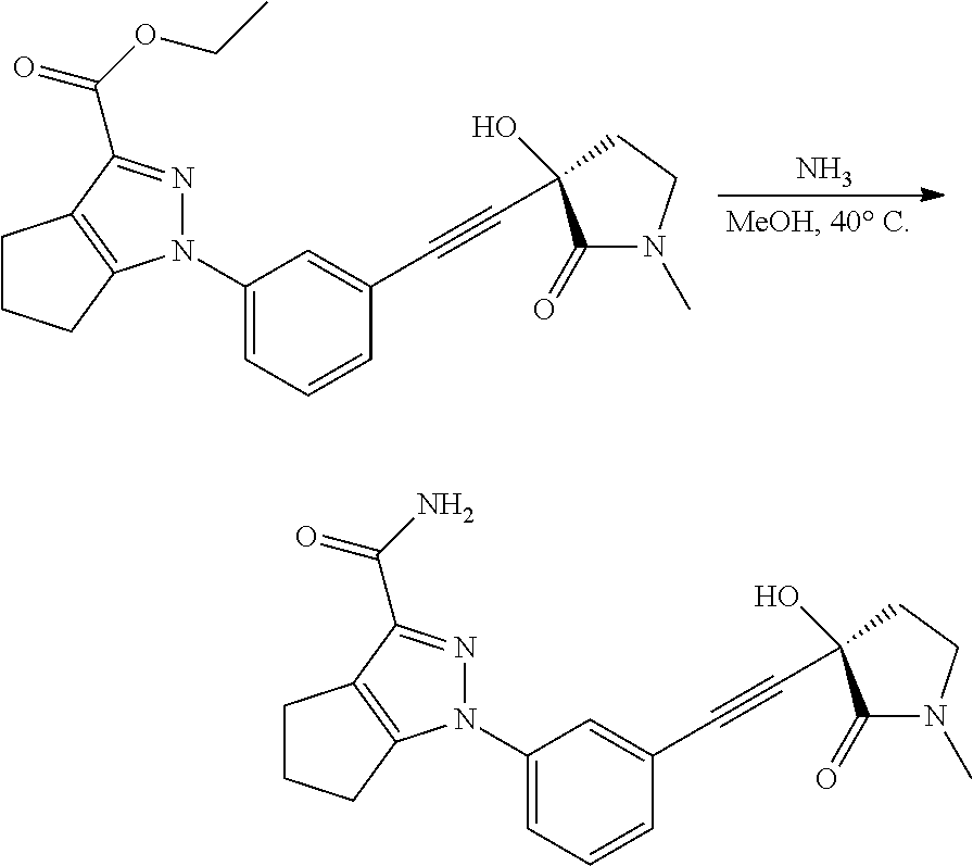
C1(N2N=C(C(=O)OCC)C3=C2CCC3)=CC=CC(C#CC2(O)C(=O)N(C)CC2)=C1.N.C1(N2N=C(C(=O)N)C3=C2CCC3)=CC=CC(C#CC2(O)C(=O)N(C)CC2)=C1
